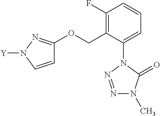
C1(F)=C(COC2=NN([Y])C=C2)C(N2N=NN(C)C2=O)=CC=C1
